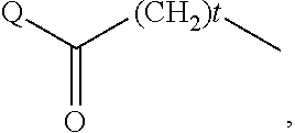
[Q]C([(CH2)t]C)=O
